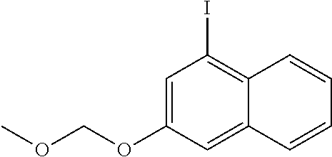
C1(OCOC)=CC(I)=C2C(=C1)C=CC=C2
